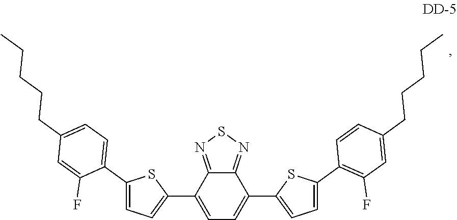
N1=C2C(C3=CC=C(C4=CC=C(CCCCC)C=C4F)S3)=CC=C(C3=CC=C(C4=C(F)C=C(CCCCC)C=C4)S3)C2=NS1
